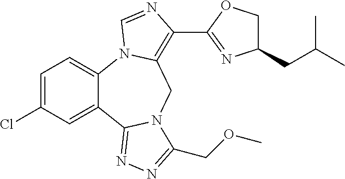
C1=C(Cl)C=C2C(=C1)N1C(=C(C3=NC(CC(C)C)CO3)N=C1)CN1C2=NN=C1COC
